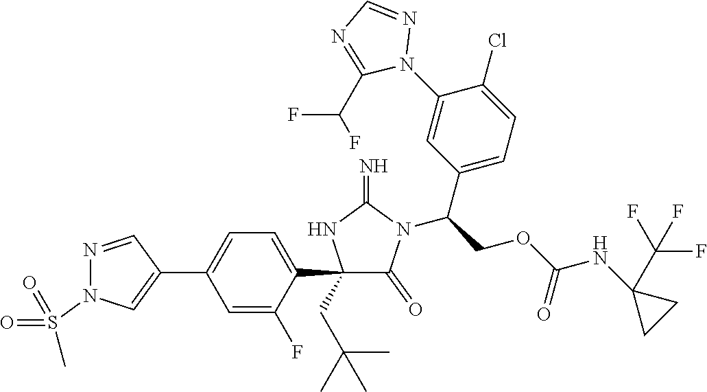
C1(C2=CC=C(C3=CN(S(=O)(C)=O)N=C3)C=C2F)(CC(C)(C)C)C(=O)N(C(COC(NC2(C(F)(F)F)CC2)=O)C2=CC=C(Cl)C(N3N=CN=C3C(F)F)=C2)C(=N)N1
